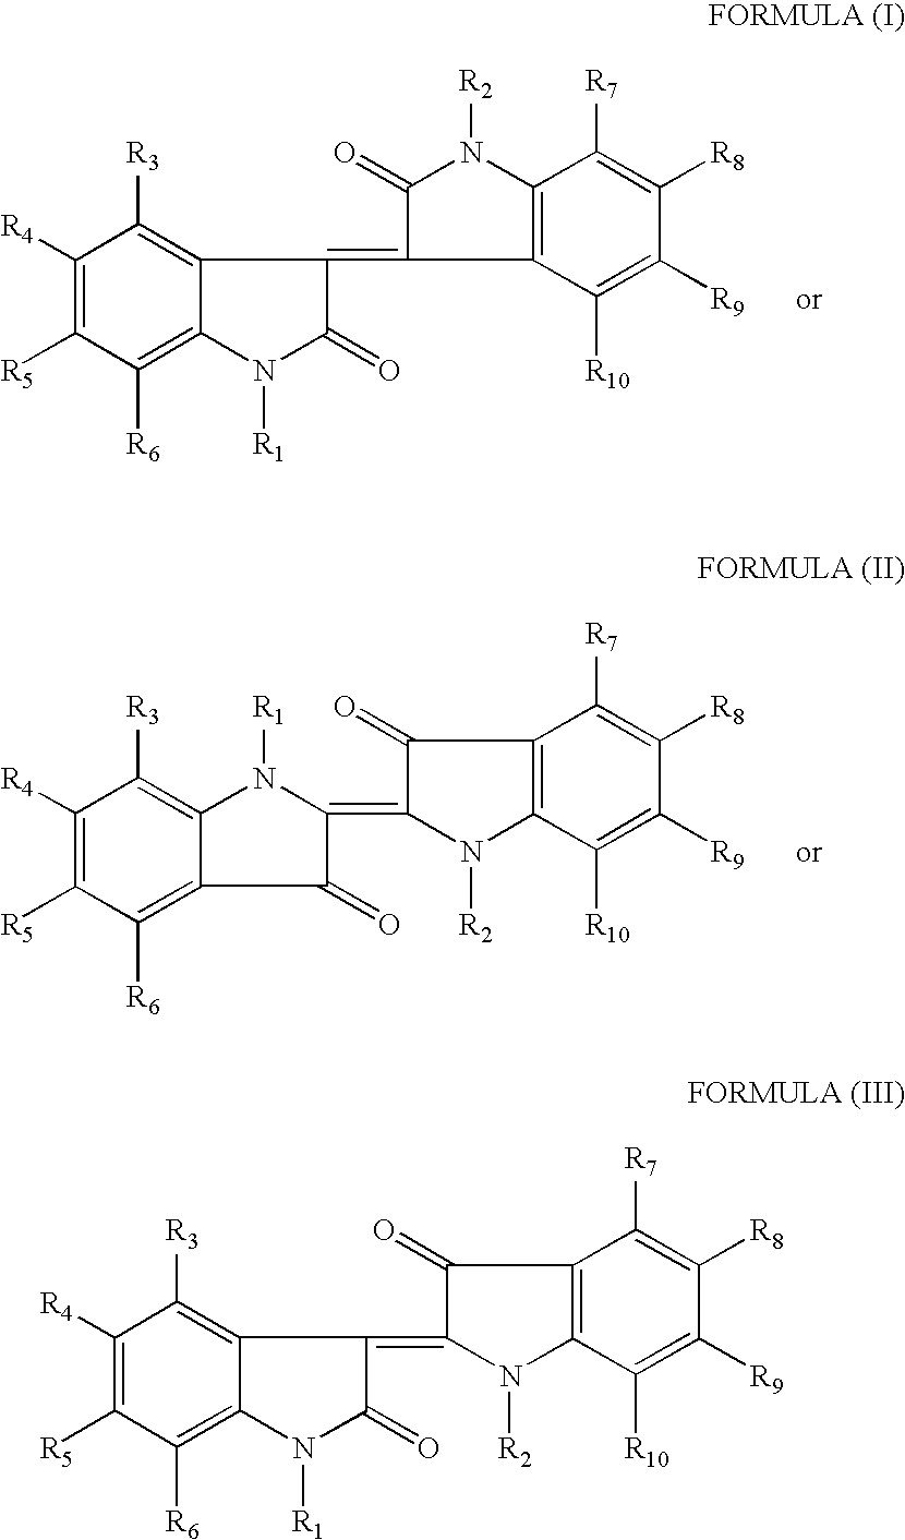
C1([R4])=C([R5])C([R6])=C2C(=C1[R3])C(=C1C3=C(N([R2])C1=O)C([R7])=C([R8])C([R9])=C3[R10])C(=O)N2[R1].C1([R4])=C([R5])C([R6])=C2C(=O)C(=C3C(=O)C4=C(C([R10])=C([R9])C([R8])=C4[R7])N3[R2])N([R1])C2=C1[R3].C1([R4])=C([R5])C([R6])=C2C(=C1[R3])C(=C1C(=O)C3=C(C([R10])=C([R9])C([R8])=C3[R7])N1[R2])C(=O)N2[R1]
